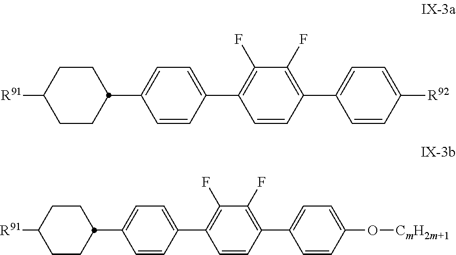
C1([R91])CCC(C2=CC=C(C3=C(F)C(F)=C(C4=CC=C([R92])C=C4)C=C3)C=C2)CC1.C1([R91])CCC(C2=CC=C(C3=C(F)C(F)=C(C4=CC=C(O[CmH2m+1])C=C4)C=C3)C=C2)CC1
